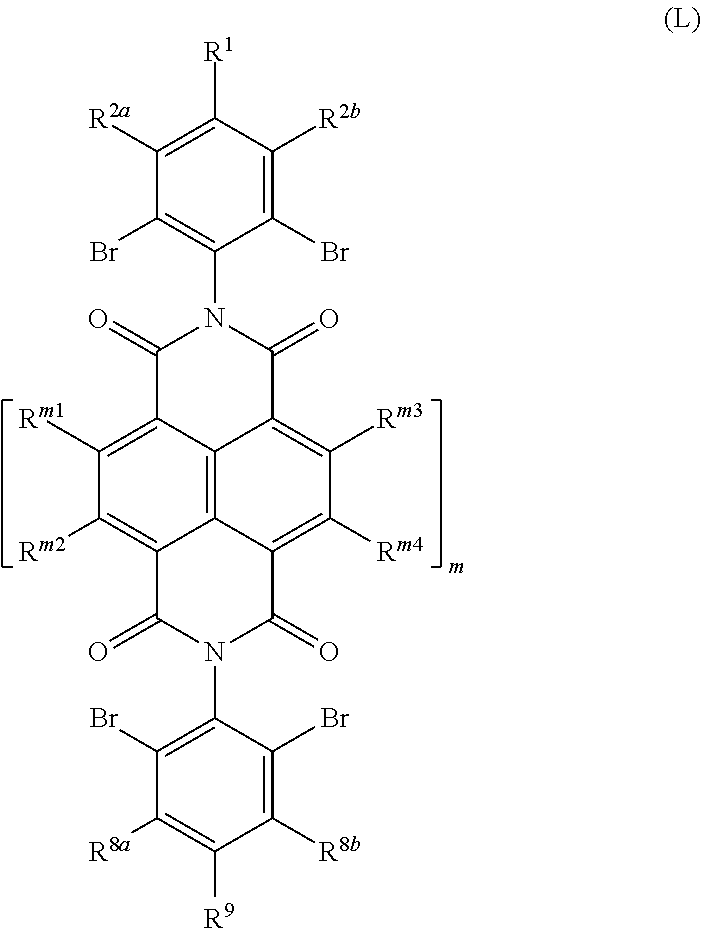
C12=C3C4=C([Rm1])C([Rm2])=C1C(=O)N(C1=C(Br)C([R8a])=C([R9])C([R8b])=C1Br)C(=O)C2=C([Rm4])C([Rm3])=C3C(=O)N(C1=C(Br)C([R2a])=C([R1])C([R2b])=C1Br)C4=O
